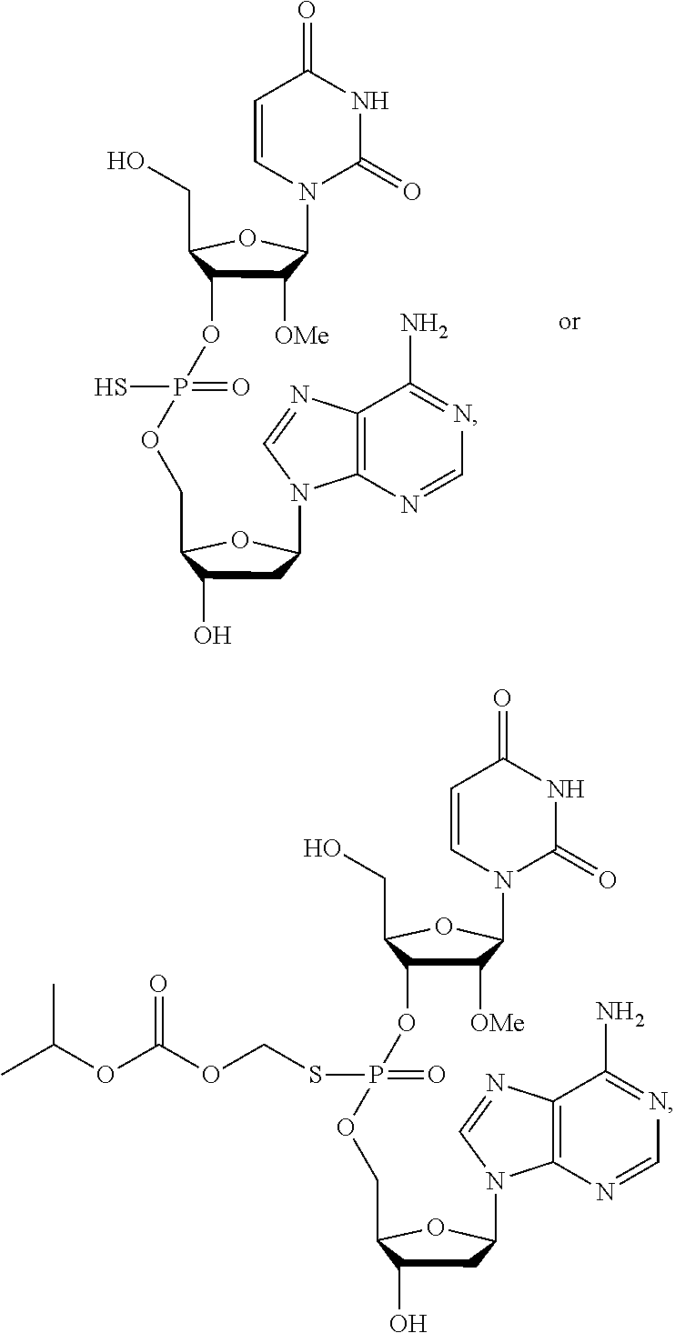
C1([OMe])C(OP(=O)(S)OCC2C(O)CC(N3C4=C(N=C3)C(N)=NC=N4)O2)C(CO)OC1N1C=CC(=O)NC1=O.C1([OMe])C(OP(=O)(SCOC(OC(C)C)=O)OCC2C(O)CC(N3C4=C(N=C3)C(N)=NC=N4)O2)C(CO)OC1N1C=CC(=O)NC1=O
